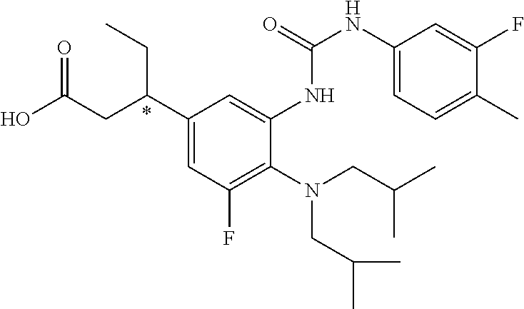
C1(C(CC(O)=O)CC)=CC(F)=C(N(CC(C)C)CC(C)C)C(NC(NC2=CC=C(C)C(F)=C2)=O)=C1
